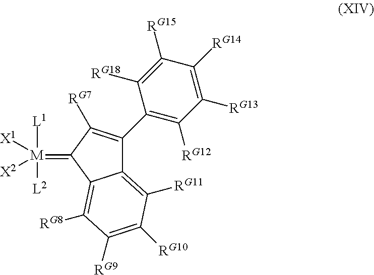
C12=C([RG11])C([RG10])=C([RG9])C([RG8])=C1C(=[M]([X1])([X2])([L1])[L2])C([RG7])=C2C1=C([RG12])C([RG13])=C([RG14])C([RG15])=C1[RG18]
